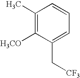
C1(C)=C([H3CO])C(C[CF3])=CC=C1
